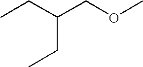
CCC(COC)CC
